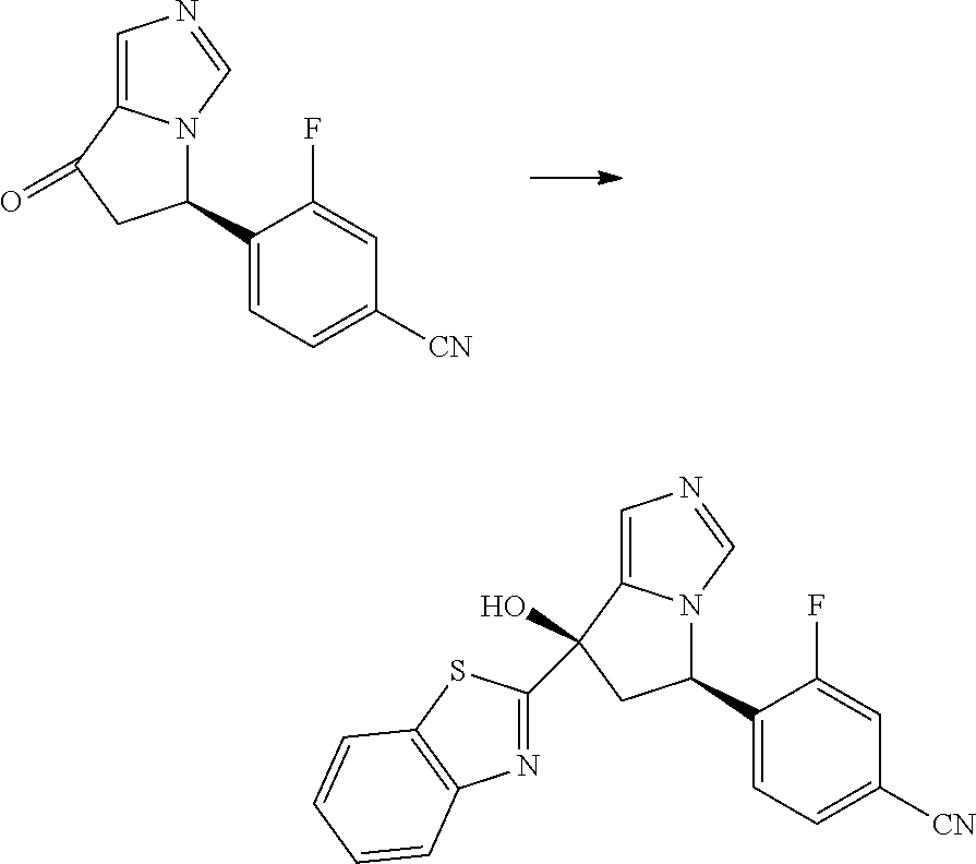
C1(C2N3C(=CN=C3)C(=O)C2)=CC=C([CN])C=C1F.C1(C2N3C(=CN=C3)C(O)(C3=NC4=C(S3)C=CC=C4)C2)=CC=C([CN])C=C1F
